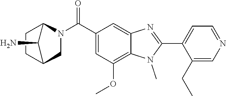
C1(C2=NC3=CC(C(N4CC5CCC4C5N)=O)=CC(OC)=C3N2C)=CC=NC=C1CC
